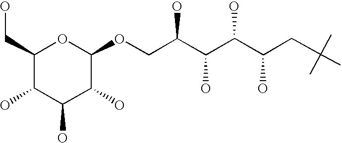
C1(CO)C(O)C(O)C(O)C(OCC(C(C(C(O)CC(C)(C)C)O)O)O)O1
